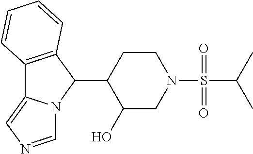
C12=C(C(C3C(O)CN(S(C(C)C)(=O)=O)CC3)N3C1=CN=C3)C=CC=C2
